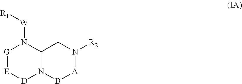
[G]1[E][D]N2C(N1[W][R1])CN([R2])[A]B2
